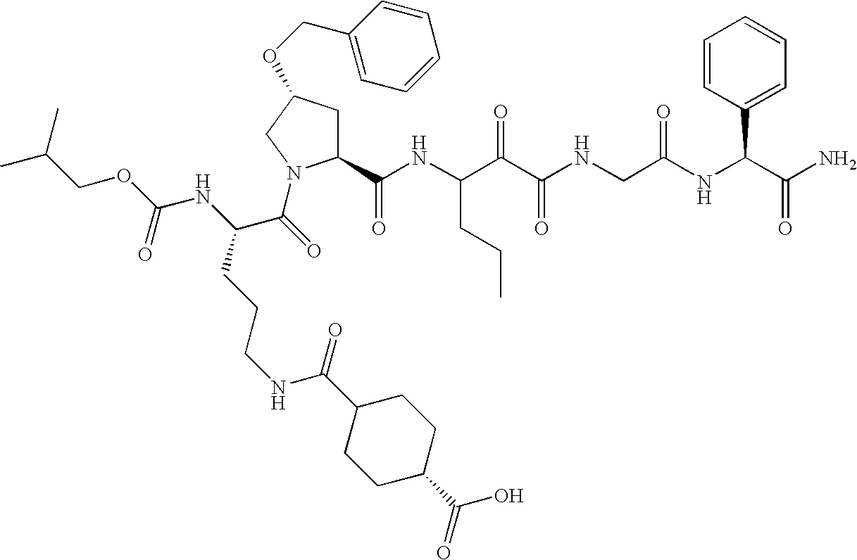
C1(C(NC(C(C(NCC(NC(C(N)=O)C2=CC=CC=C2)=O)=O)=O)CCC)=O)CC(OCC2=CC=CC=C2)CN1C(C(CCCNC(C1CCC(C(=O)O)CC1)=O)NC(OCC(C)C)=O)=O
